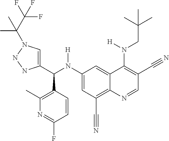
C1(N(C(C2=CN(C(C)(C)C(F)(F)F)NN2)C2=C(C)N=C(F)C=C2)[H])=CC(C#N)=C2C(=C1)C(N(CC(C)(C)C)[H])=C(C#N)C=N2
